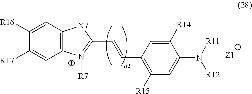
C12=C(C=C([R16])C([R17])=C1)[X7]C(C=CC1=C([R15])C=C(N([R12])[R11])C([R14])=C1)=[N+]2[R7]
